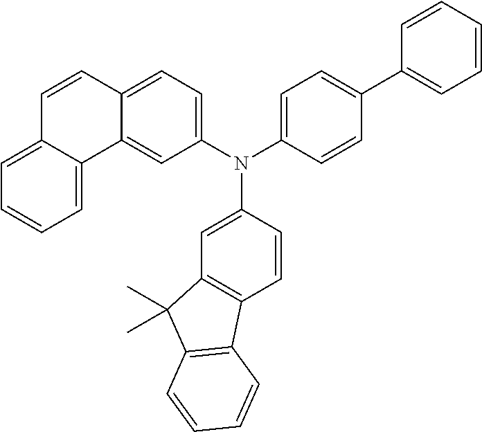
N(C1=CC2=C(C=C1)C1=C(C2(C)C)C=CC=C1)(C1=CC=C2C(=C1)C1=CC=CC=C1C=C2)C1=CC=C(C2=CC=CC=C2)C=C1
